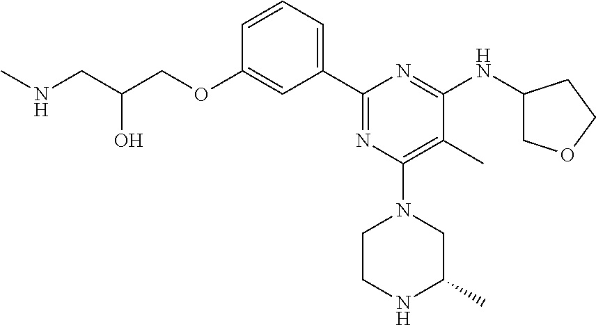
C1=CC=C(C2=NC(N3CCNC(C)C3)=C(C)C(NC3COCC3)=N2)C=C1OCC(CNC)O
